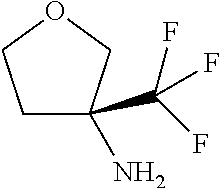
C1C(C(F)(F)F)(N)COC1
